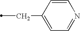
C(C)C1=CC=NC=C1
